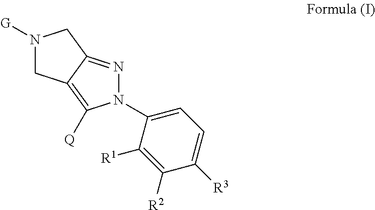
N1([G])CC2=C([Q])N(C3=CC=C([R3])C([R2])=C3[R1])N=C2C1
